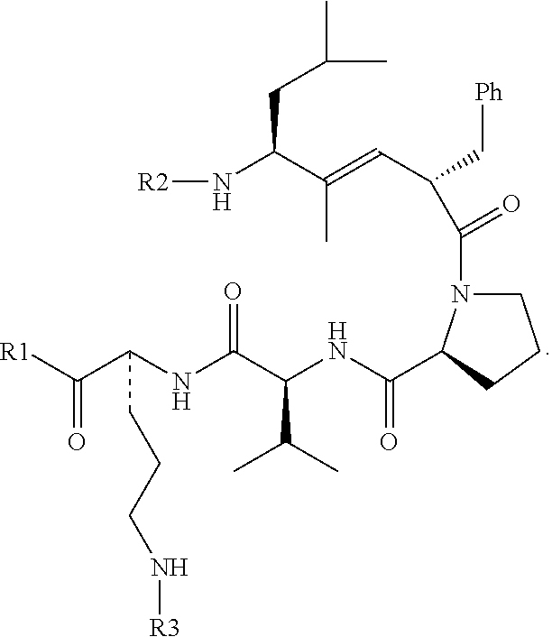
[R1]C(C(NC(C(NC(=O)C1N(C(C(C=C(C(N[R2])CC(C)C)C)C[Ph])=O)CCC1)C(C)C)=O)CCCN[R3])=O
